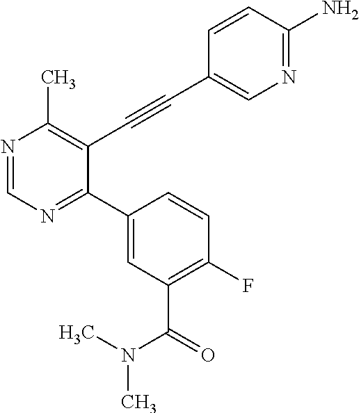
N1=CN=C(C2=CC(C(N(C)C)=O)=C(F)C=C2)C(C#CC2=CN=C(N)C=C2)=C1C
